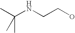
CC(NCCO)(C)C
